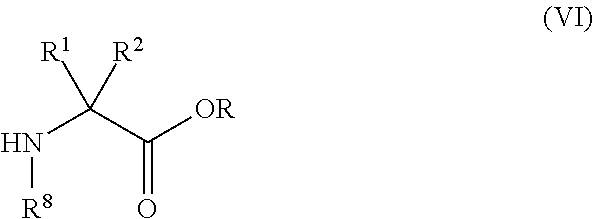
N(C(C([OR])=O)([R1])[R2])[R8]
